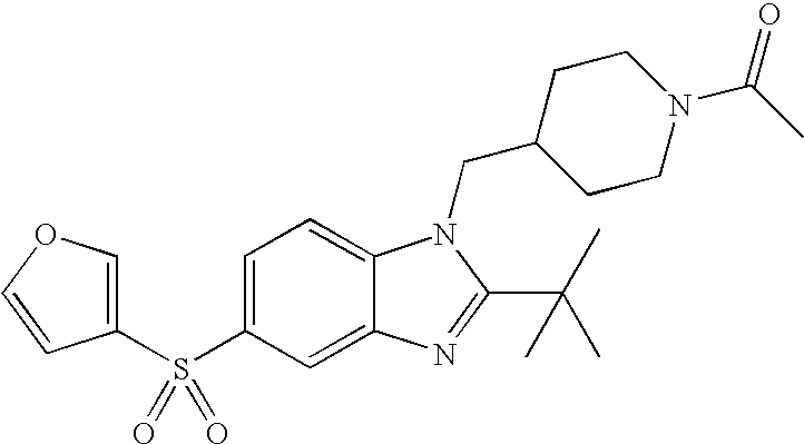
C1=C(S(C2=COC=C2)(=O)=O)C=C2C(=C1)N(CC1CCN(C(=O)C)CC1)C(C(C)(C)C)=N2
